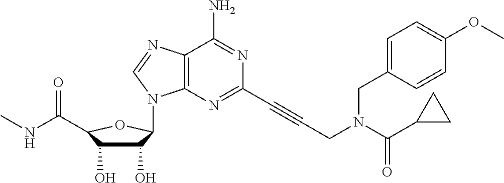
C1(O)C(O)C(C(NC)=O)OC1N1C2=C(C(N)=NC(C#CCN(CC3=CC=C(OC)C=C3)C(C3CC3)=O)=N2)N=C1
